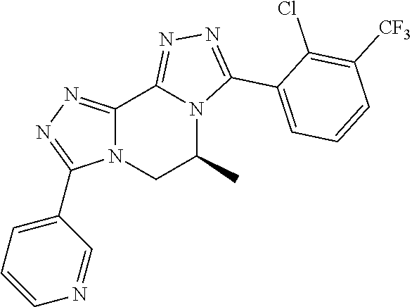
C12=NN=C(C3=CC=CN=C3)N1CC(C)N1C2=NN=C1C1=CC=CC([CF3])=C1Cl
